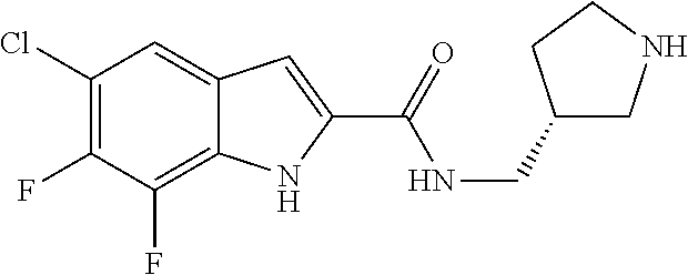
C12=C(F)C(F)=C(Cl)C=C1C=C(C(=O)NCC1CNCC1)N2
